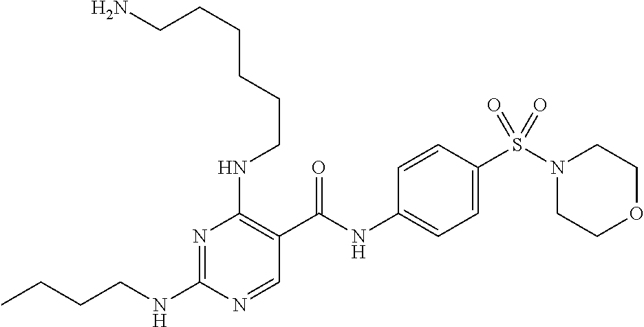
C(NC1=NC(NCCCCCCN)=C(C(NC2=CC=C(S(N3CCOCC3)(=O)=O)C=C2)=O)C=N1)CCC
